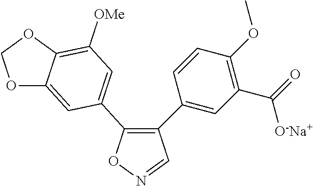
C1(C2=CC(C(=O)[O-Na+])=C(OC)C=C2)=C(C2=CC([OMe])=C3C(=C2)OCO3)ON=C1
